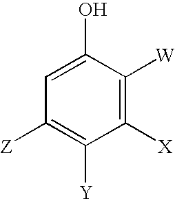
C1([X])=C([W])C(O)=CC([Z])=C1[Y]
